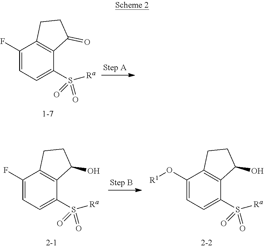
C1(F)=CC=C(S(=O)([Ra])=O)C2=C1CCC2=O.C1(F)=CC=C(S(=O)([Ra])=O)C2=C1CCC2O.C1(O[R1])=CC=C(S(=O)([Ra])=O)C2=C1CCC2O
